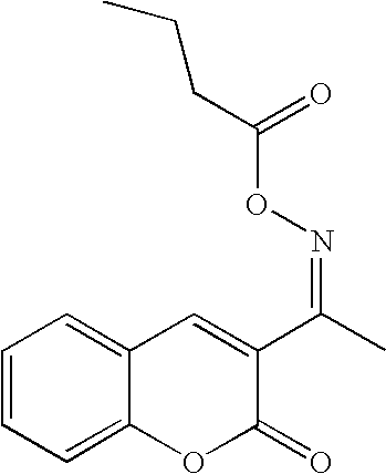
C1=CC=C2C(=C1)C=C(C(C)=NOC(CCC)=O)C(=O)O2
